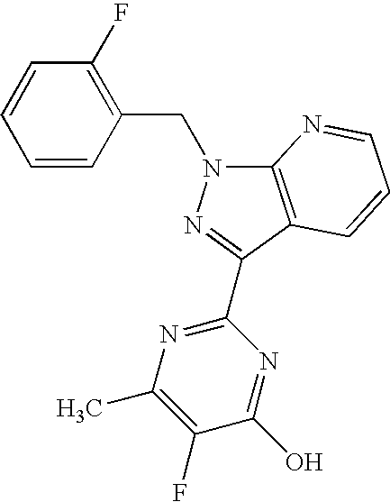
C12=C(C(C3=NC(C)=C(F)C(O)=N3)=NN1CC1=C(F)C=CC=C1)C=CC=N2
